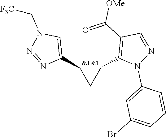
C1(C2=C(C(=O)[OMe])C=NN2C2=CC(Br)=CC=C2)C(C2=CN(C[F3C])N=N2)C1
